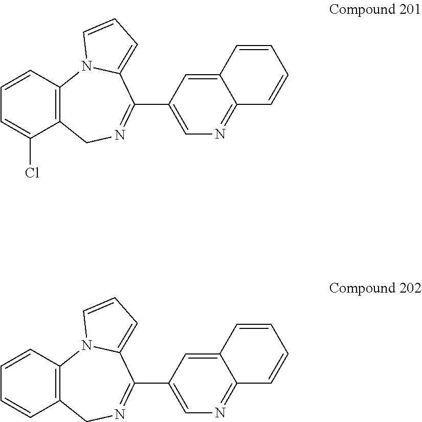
C1(C2=NCC3=C(N4C2=CC=C4)C=CC=C3Cl)=CN=C2C(=C1)C=CC=C2.C1(C2=NCC3=C(N4C2=CC=C4)C=CC=C3)=CN=C2C(=C1)C=CC=C2
